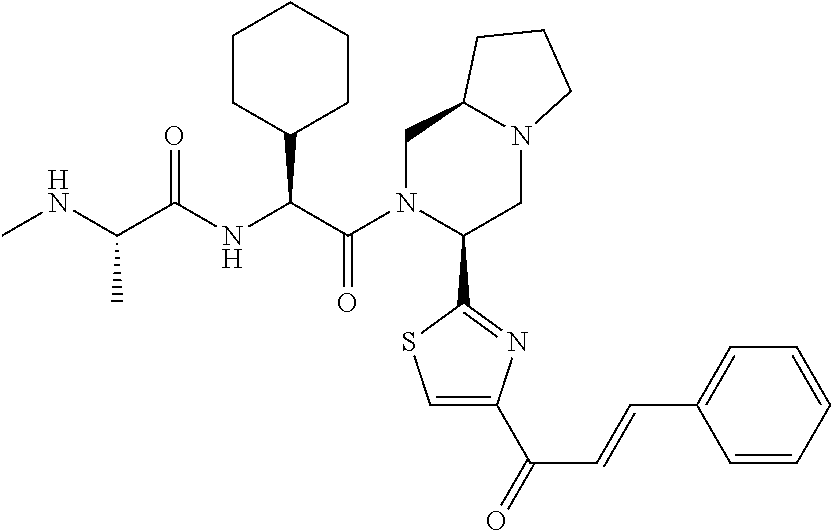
C(C(=O)NC(C(N1C(C2=NC(C(=O)C=CC3=CC=CC=C3)=CS2)CN2C(C1)CCC2)=O)C1CCCCC1)(NC)C
